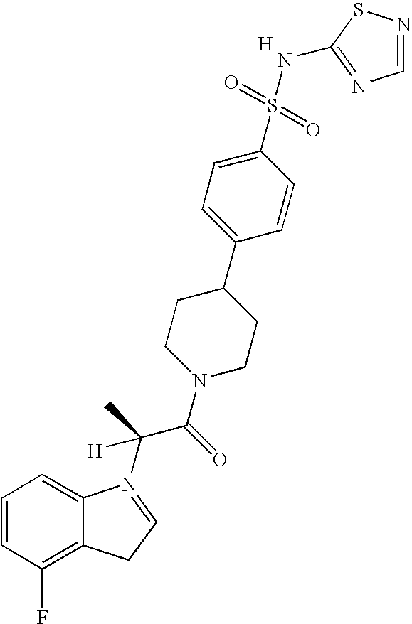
C1=CC(F)=C2C(=C1)N(C(C(N1CCC(C3=CC=C(S(=O)(=O)NC4=NC=NS4)C=C3)CC1)=O)(C)[H])=CC2.[H]
